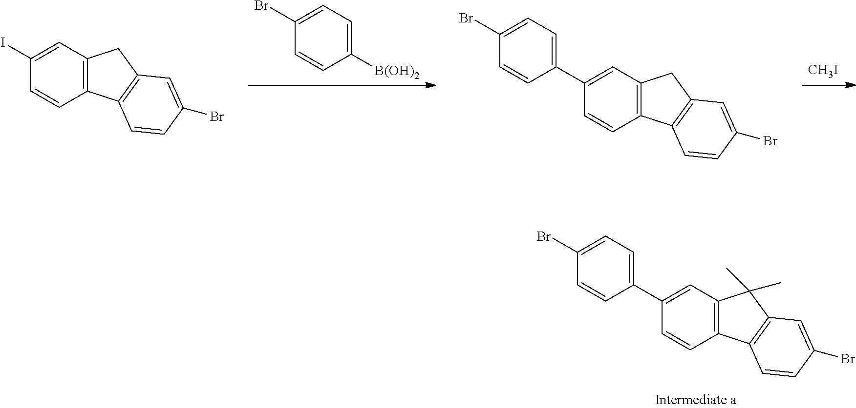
C1=CC2=C(C=C1C1=CC=C(Br)C=C1)C(C)(C)C1=C2C=CC(Br)=C1.C1=CC([B(OH)2])=CC=C1Br.[CH3I].C1=CC2=C(C=C1I)CC1=C2C=CC(Br)=C1.C1=CC2=C(C=C1C1=CC=C(Br)C=C1)CC1=C2C=CC(Br)=C1
